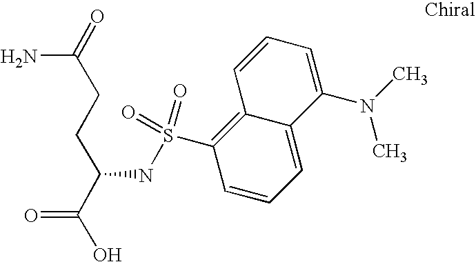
C1(S(=O)(=O)NC(CCC(=O)N)C(O)=O)=C2C(=CC=C1)C(N(C)C)=CC=C2
